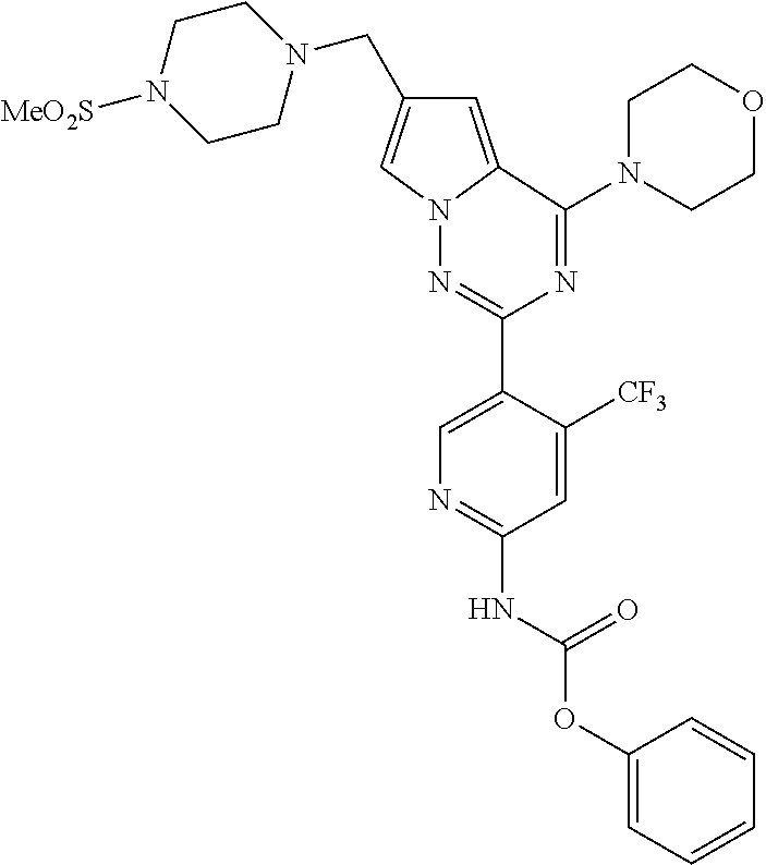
N1(CC2=CN3C(=C2)C(N2CCOCC2)=NC(C2=CN=C(NC(OC4=CC=CC=C4)=O)C=C2[CF3])=N3)CCN([MeO2S])CC1
